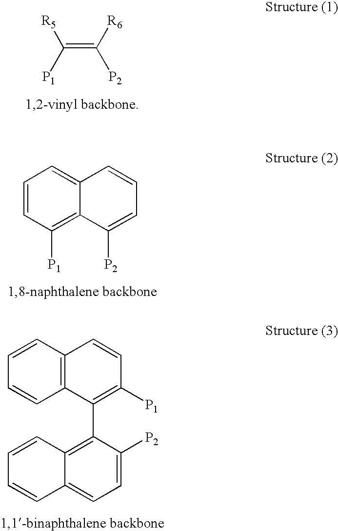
C(=C([R6])[P2])([R5])[P1].C1=CC([P1])=C2C(=C1)C=CC=C2[P2].C1=CC2=C(C=C1)C(C1=C3C(=CC=C1[P2])C=CC=C3)=C([P1])C=C2
